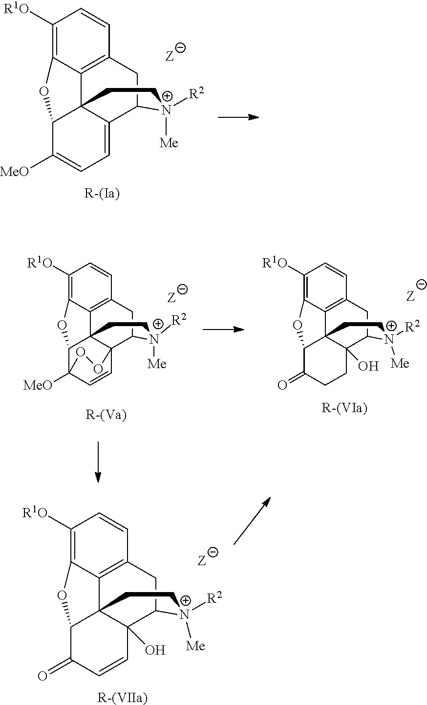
C12C([MeO])=CC=C3C14C1=C(CC3[N+]([Me])([R2])CC4)C=CC([R1O])=C1O2.[R-(Ia)].C12C(=O)C=CC3(O)C14C1=C(CC3[N+]([Me])([R2])CC4)C=CC([R1O])=C1O2.[R-(VIIa)].[R-(Va)].C12C34C5=C(CC([N+]([Me])([R2])CC3)C43C=CC1([MeO])OO3)C=CC([R1O])=C5O2.[R-(VIa)].C12C(=O)CCC3(O)C14C1=C(CC3[N+]([Me])([R2])CC4)C=CC([R1O])=C1O2
